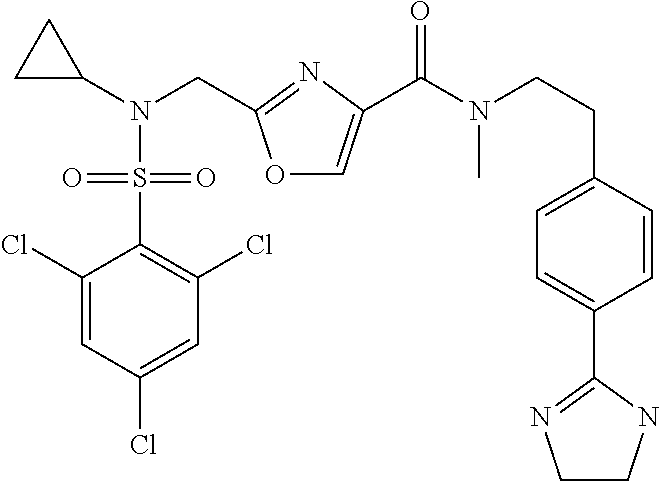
C1(Cl)=CC(Cl)=CC(Cl)=C1S(=O)(N(C1CC1)CC1=NC(C(=O)N(CCC2=CC=C(C3=NCCN3)C=C2)C)=CO1)=O
